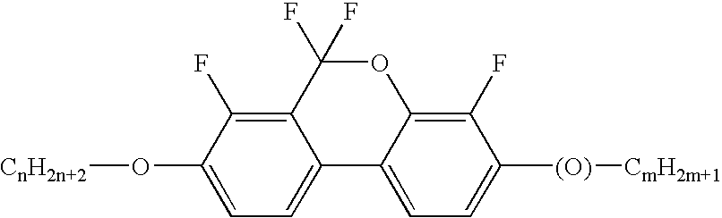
C12=C(F)C(O[CnH2n+2])=CC=C1C1=CC=C([(O)][CmH2m+1])C(F)=C1OC2(F)F
